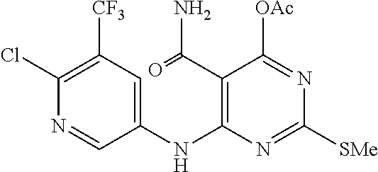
C1(Cl)=C([CF3])C=C(NC2=C(C(=O)N)C([OAc])=NC([SMe])=N2)C=N1
